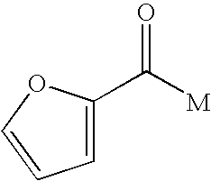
C1=C(C([M])=O)OC=C1
